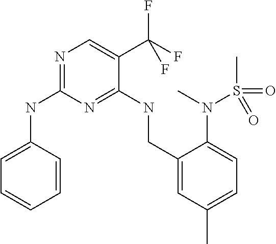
C1=CC(NC2=NC=C(C(F)(F)F)C(NCC3=CC(C)=CC=C3N(C)S(=O)(C)=O)=N2)=CC=C1
